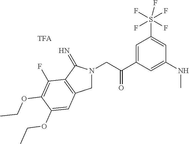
C1N(CC(C2=CC(S(F)(F)(F)(F)F)=CC(NC)=C2)=O)C(=N)C2=C1C=C(OCC)C(OCC)=C2F
